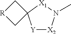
[Y]1[X2]N(C)[X1]C12C[R]C2
